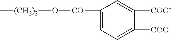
C1([CO]O[(CH2)2]C)=CC=C([COO-])C([COO-])=C1
